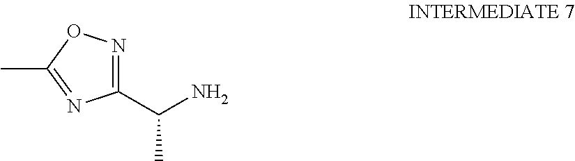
NC(C1=NOC(C)=N1)C
